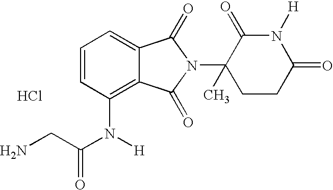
C(N(C1=C2C(=CC=C1)C(=O)N(C1(C)CCC(=O)N([H])C1=O)C2=O)[H])(CN)=O.Cl
